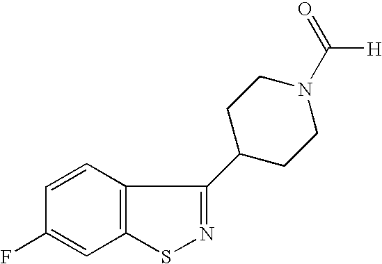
C1=CC2=C(C=C1F)SN=C2C1CCN(C(=O)[H])CC1
